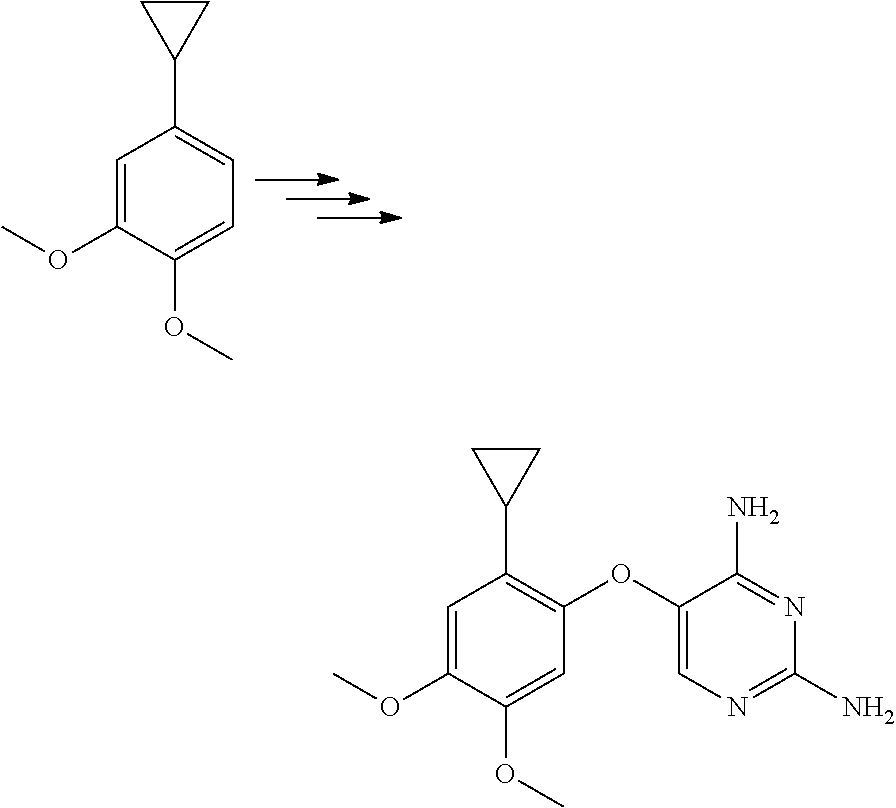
C1=C(OC)C(OC)=CC=C1C1CC1.C1=C(OC)C(OC)=CC(OC2=CN=C(N)N=C2N)=C1C1CC1
